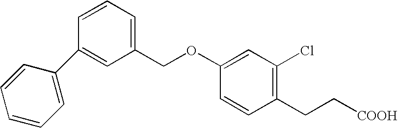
C1(C2=CC(COC3=CC(Cl)=C(CC[COOH])C=C3)=CC=C2)=CC=CC=C1
